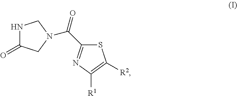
N1C(=O)CN(C(C2=NC([R1])=C([R2])S2)=O)C1
